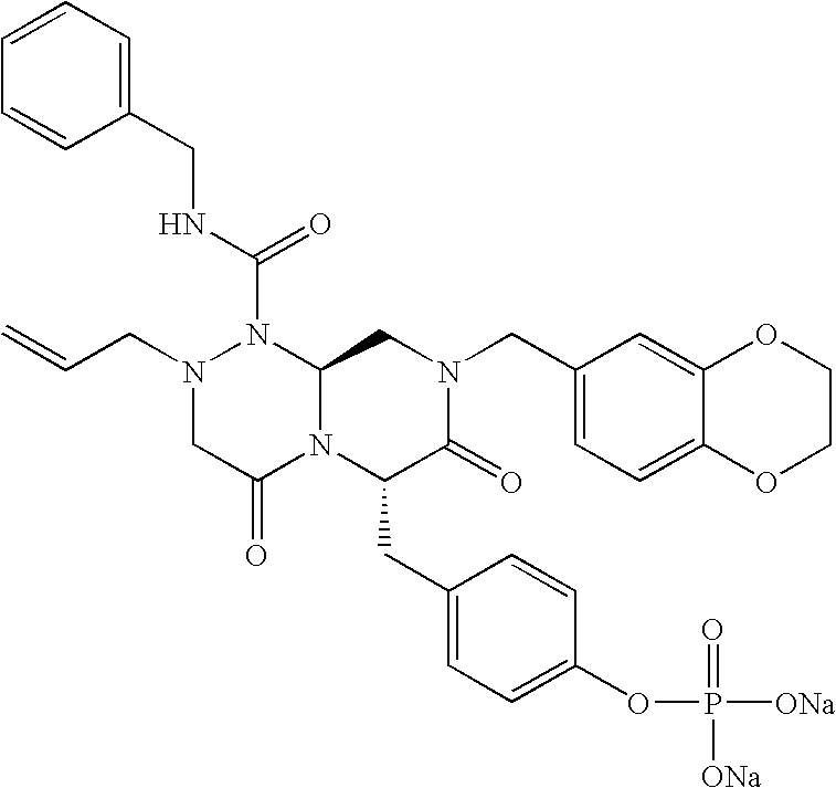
C(N1N(CC=C)CC(=O)N2C1CN(CC1=CC=C3C(=C1)OCCO3)C(=O)C2CC1=CC=C(OP([ONa])(=O)[ONa])C=C1)(=O)NCC1=CC=CC=C1
